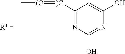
C[(O]=[)C]C1=NC(O)=NC(O)=C1
